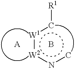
[W1](:[W2]nc)c[R1].B.[A]
